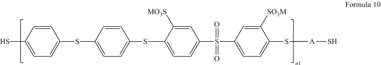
C1=C([SO3M])C(S[A]S)=CC=C1S(C1=CC=C(SC2=CC=C(SC3=CC=C(S)C=C3)C=C2)C([MO3S])=C1)(=O)=O
